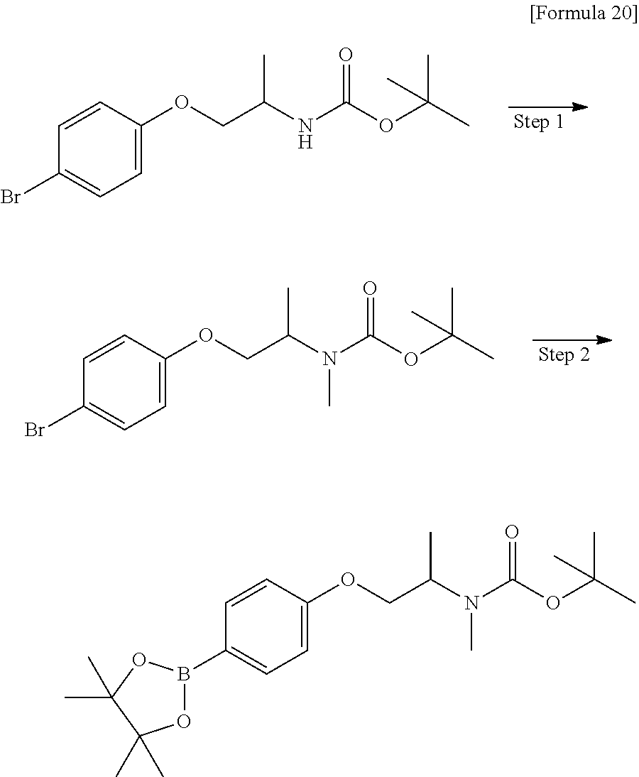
C1=C(OCC(NC(OC(C)(C)C)=O)C)C=CC(Br)=C1.C1=C(OCC(N(C(OC(C)(C)C)=O)C)C)C=CC(Br)=C1.C1=C(OCC(N(C(OC(C)(C)C)=O)C)C)C=CC(B2OC(C)(C)C(C)(C)O2)=C1
